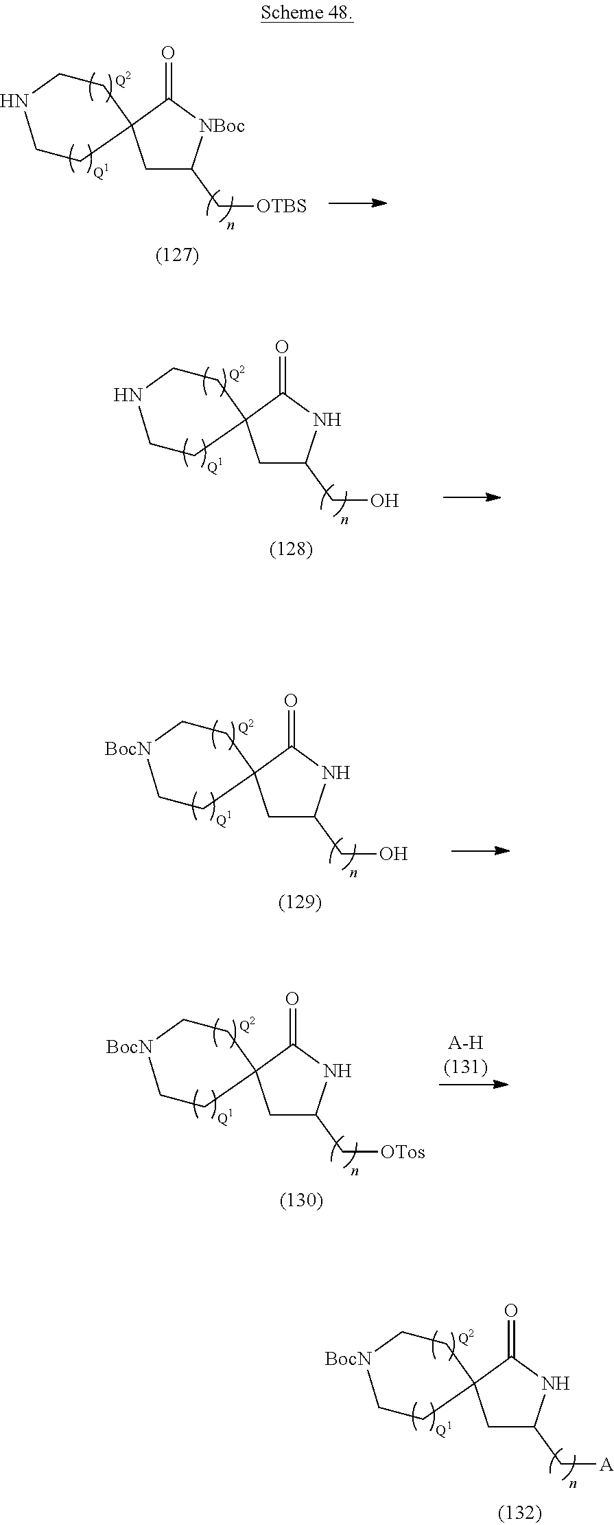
C1C(CO)NC(=O)C12CCNCC2.[Q2].C1C(CO)NC(=O)C12CC[BocN]CC2.[Q2].C1C(C[OTos])NC(=O)C12CC[BocN]CC2.[Q2].C1C(C[A])NC(=O)C12CC[BocN]CC2.[Q2].C1C(C[OTBS])[NBoc]C(=O)C12CCNCC2.[Q2]
